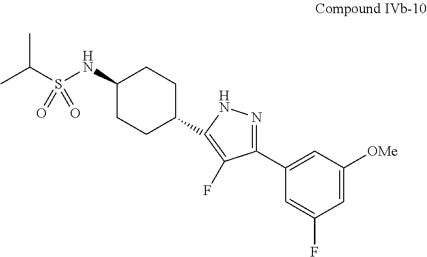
C1=C([OMe])C=C(C2=NNC(C3CCC(NS(C(C)C)(=O)=O)CC3)=C2F)C=C1F
